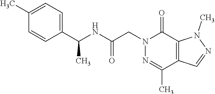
N1=C(C)C2=C(C(=O)N1CC(NC(C1=CC=C(C)C=C1)C)=O)N(C)N=C2
